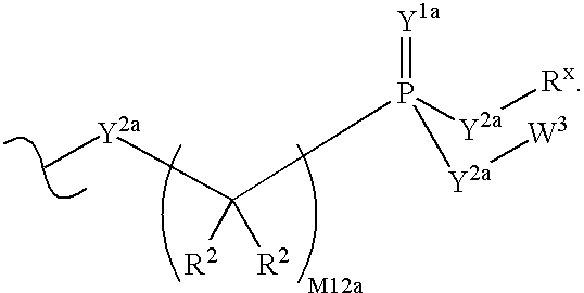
C(P([Y2a][Rx])(=[Y1a])[Y2a][W3])([R2])([R2])[Y2a]C
